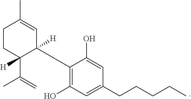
C1CC(C(=C)C)([H])C([H])(CC2=C(O)C=C(CCCCC)C=C2O)C=C1C
